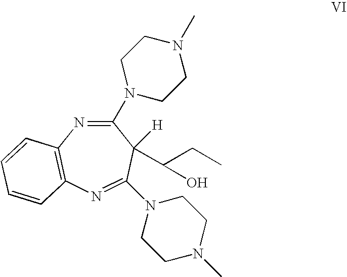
N1=C(N2CCN(C)CC2)C(C(CC)O)([H])C(N2CCN(C)CC2)=NC2=C1C=CC=C2
